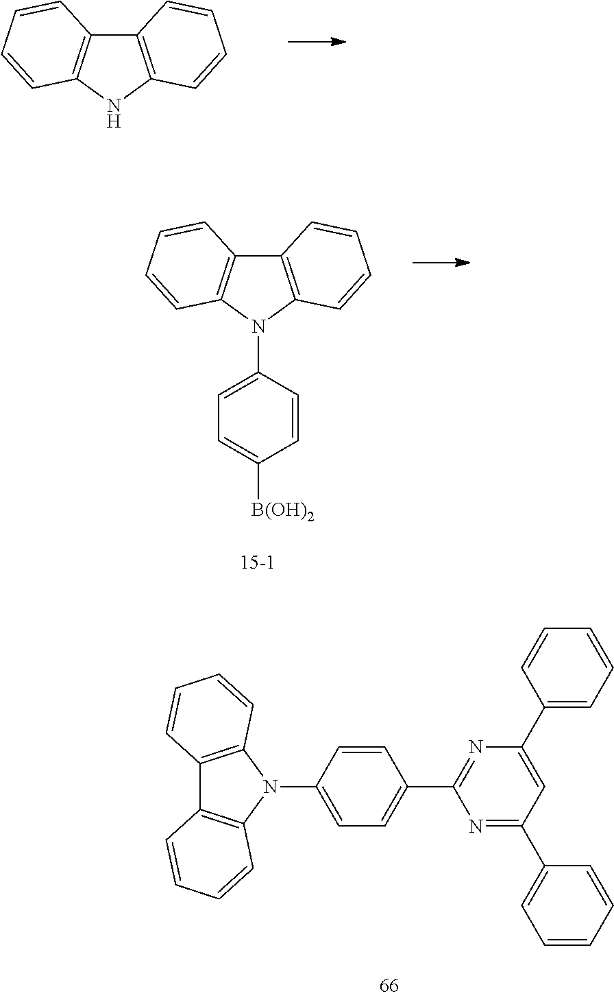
C12=C(NC3=C1C=CC=C3)C=CC=C2.C12=C(N(C3=CC=C([B(OH)2])C=C3)C3=C1C=CC=C3)C=CC=C2.N1(C2=CC=C(C3=NC(C4=CC=CC=C4)=CC(C4=CC=CC=C4)=N3)C=C2)C2=C(C3=C1C=CC=C3)C=CC=C2
